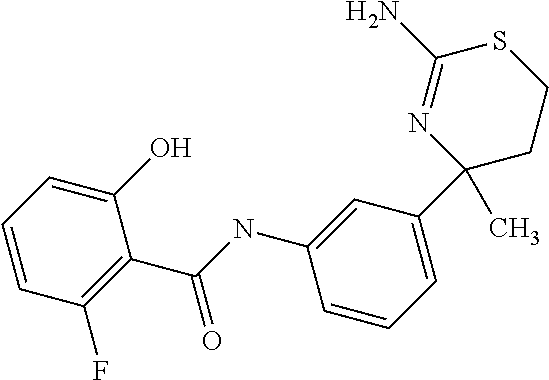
CC1(C2=CC=CC(NC(C3=C(F)C=CC=C3O)=O)=C2)N=C(N)SCC1
